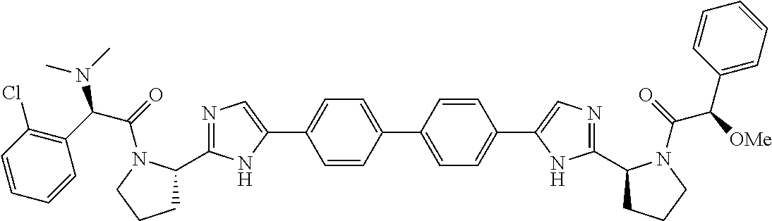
C1C(C2=NC=C(C3=CC=C(C4=CC=C(C5=CN=C(C6CCCN6C(C(C6=CC=CC=C6)[OMe])=O)N5)C=C4)C=C3)N2)N(C(=O)C(C2=C(Cl)C=CC=C2)N(C)C)CC1
